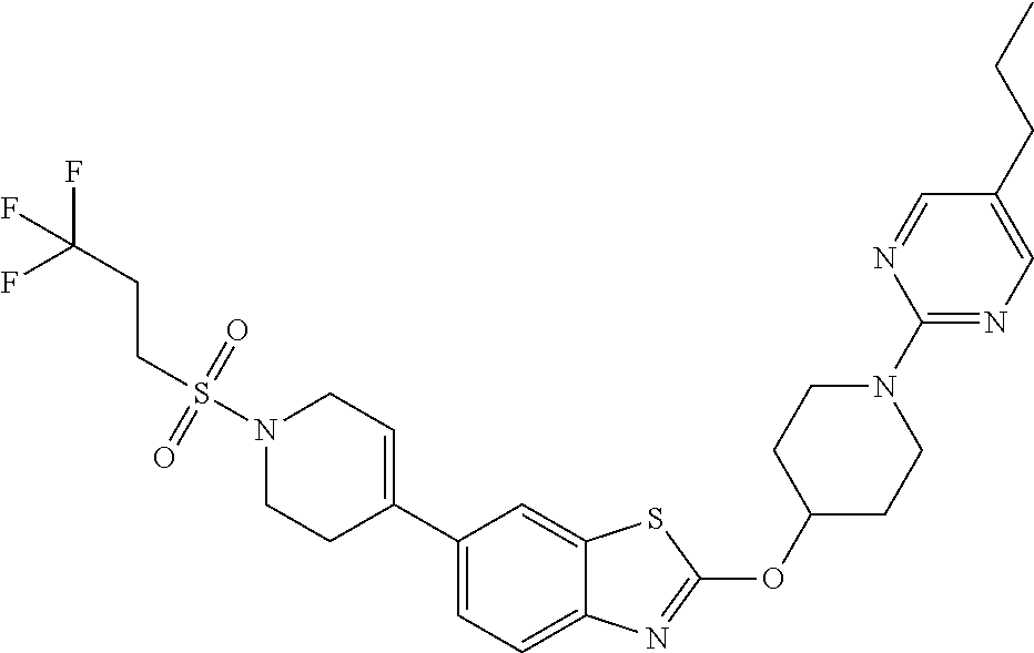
S(N1CCC(C2=CC=C3C(=C2)SC(OC2CCN(C4=NC=C(CCC)C=N4)CC2)=N3)=CC1)(CCC(F)(F)F)(=O)=O
